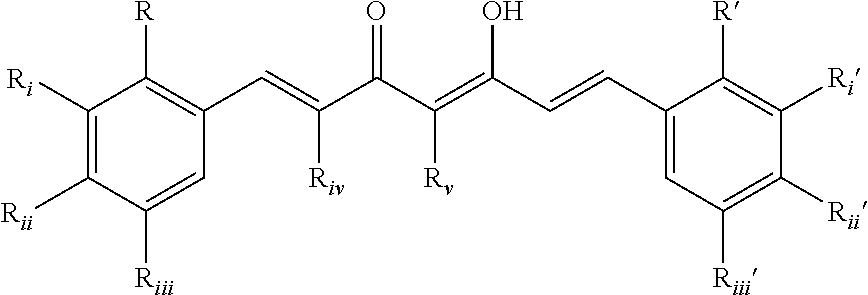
C1([Ri])=C([Rii])C([Riii])=CC(C=C(C(C(=C(C=CC2=CC([Riii])=C([Rii])C([Ri])=C2[R])O)[Rv])=O)[Riv])=C1[R]
